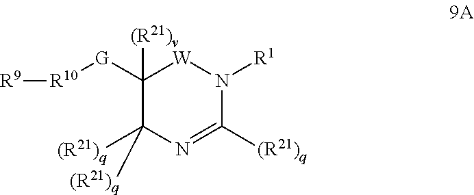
C1([G][R10][R9])([(R21)v])C([(R21)q])([(R21)q])N=C([(R21)q])N([R1])[W]1
